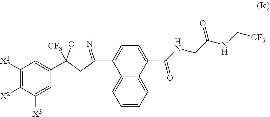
C(NCC(NC[CF3])=O)(C1=CC=C(C2=NOC(C3=CC([X1])=C([X2])C([X3])=C3)([CF3])C2)C2=CC=CC=C12)=O
